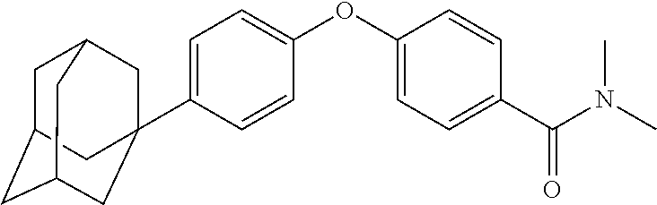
C1=C(C23CC4CC(CC(C2)C4)C3)C=CC(OC2=CC=C(C(N(C)C)=O)C=C2)=C1
